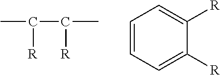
CC(C(C)[R])[R].C1=CC=C([R])C([R])=C1
